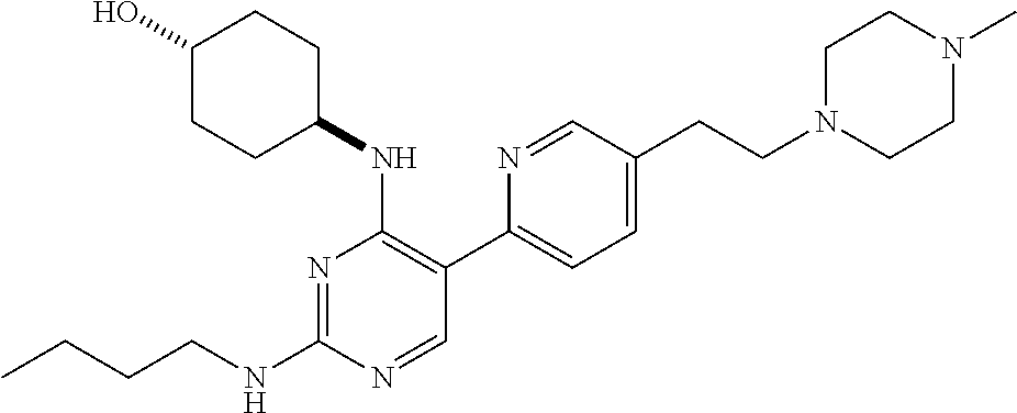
CCCCNC1=NC(NC2CCC(O)CC2)=C(C2=CC=C(CCN3CCN(C)CC3)C=N2)C=N1
